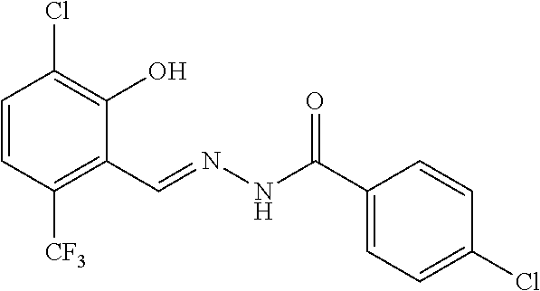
C1=CC([CF3])=C(C=NNC(C2=CC=C(Cl)C=C2)=O)C(O)=C1Cl
